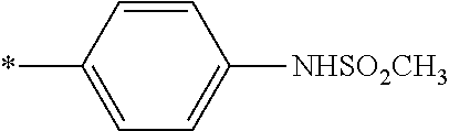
C1=CC(*)=CC=C1[NHSO2CH3]
